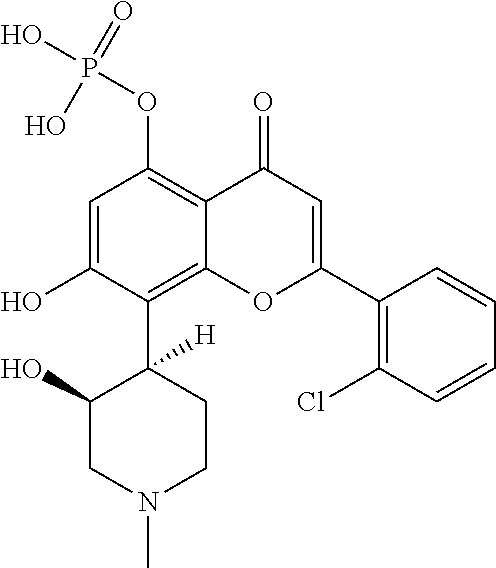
C1=C(O)C(C2([H])C(O)CN(C)CC2)=C2C(=C1OP(O)(O)=O)C(=O)C=C(C1=C(Cl)C=CC=C1)O2
